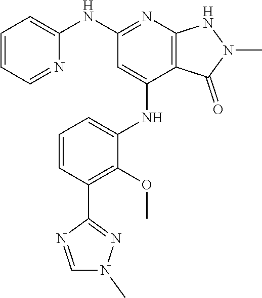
C1(NC2=NC3=C(C(NC4=CC=CC(C5=NN(C)C=N5)=C4OC)=C2)C(=O)N(C)N3)=CC=CC=N1
